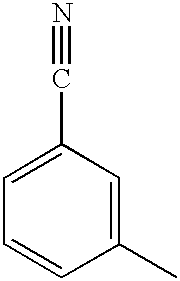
C1(C)=CC(C#N)=CC=C1
